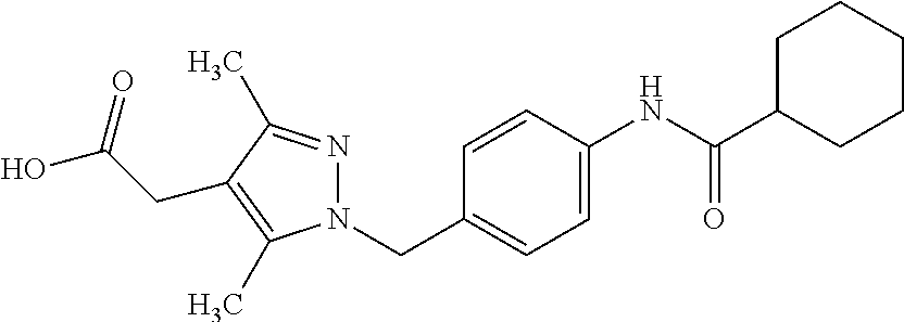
N1(CC2=CC=C(NC(C3CCCCC3)=O)C=C2)N=C(C)C(CC(O)=O)=C1C
